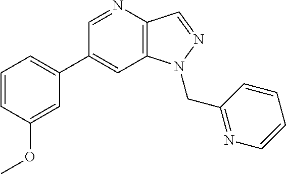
C1(C2=CC=CC(OC)=C2)=CC2=C(C=NN2CC2=NC=CC=C2)N=C1
